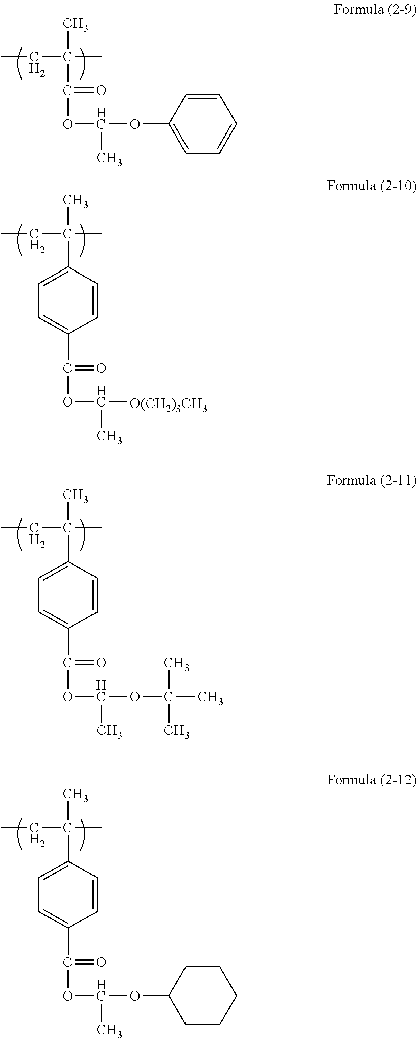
CC(CC)(C)C(=O)OC(C)OC1=CC=CC=C1.CC(CC)(C)C1=CC=C(C(=O)OC(C)[O(CH2)3CH3])C=C1.CC(CC)(C)C1=CC=C(C(=O)OC(C)OC(C)(C)C)C=C1.CC(CC)(C)C1=CC=C(C(=O)OC(C)OC2CCCCC2)C=C1
